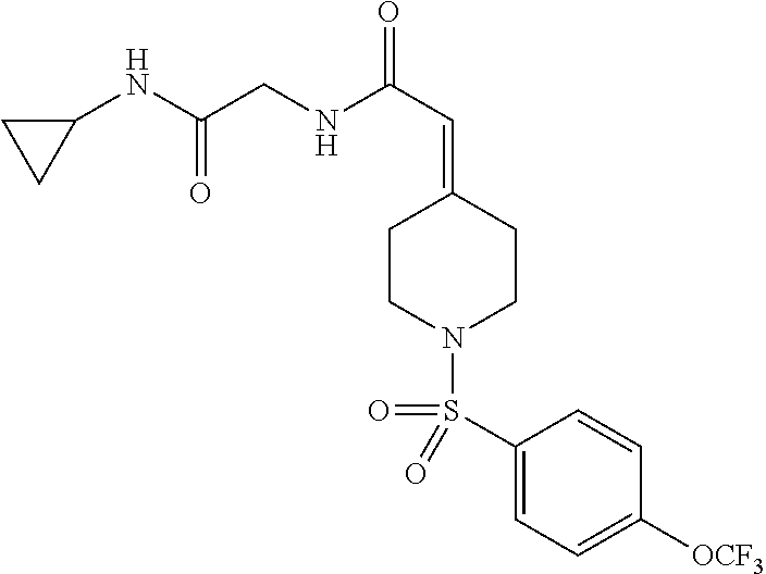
C1(NC(CNC(C=C2CCN(S(=O)(C3=CC=C([OCF3])C=C3)=O)CC2)=O)=O)CC1
